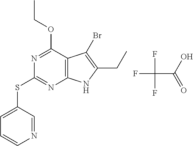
C12=C(C(OCC)=NC(SC3=CC=CN=C3)=N1)C(Br)=C(CC)N2.FC(C(O)=O)(F)F
